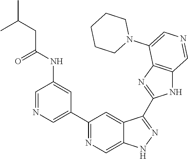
C1(C2=CN=CC(NC(CC(C)C)=O)=C2)=NC=C2C(=C1)C(C1=NC3=C(N1)C=NC=C3N1CCCCC1)=NN2
